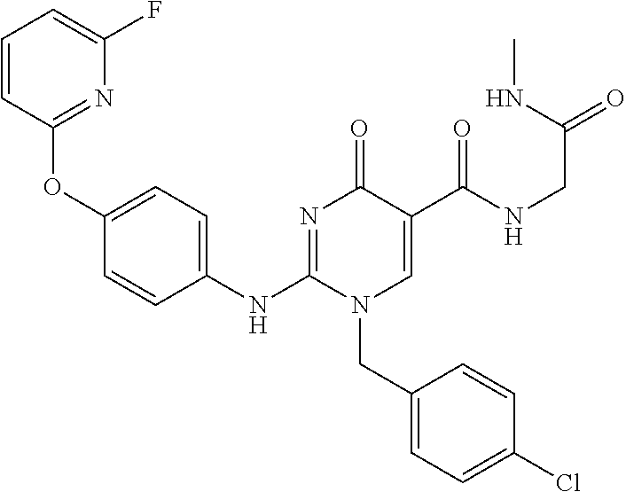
C1(OC2=CC=C(NC3=NC(=O)C(C(NCC(NC)=O)=O)=CN3CC3=CC=C(Cl)C=C3)C=C2)=NC(F)=CC=C1
